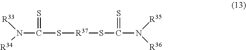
N(C(=S)S[R37]SC(=S)N([R35])[R36])([R34])[R33]
